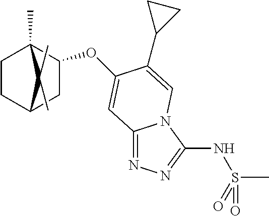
C12=NN=C(NS(C)(=O)=O)N1C=C(C1CC1)C(OC1CC3CCC1(C)C3(C)C)=C2
